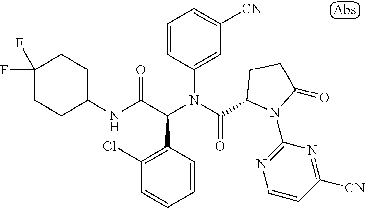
C1(NC(C(C2=C(Cl)C=CC=C2)N(C(=O)C2N(C3=NC=CC([CN])=N3)C(=O)CC2)C2=CC([CN])=CC=C2)=O)CCC(F)(F)CC1
